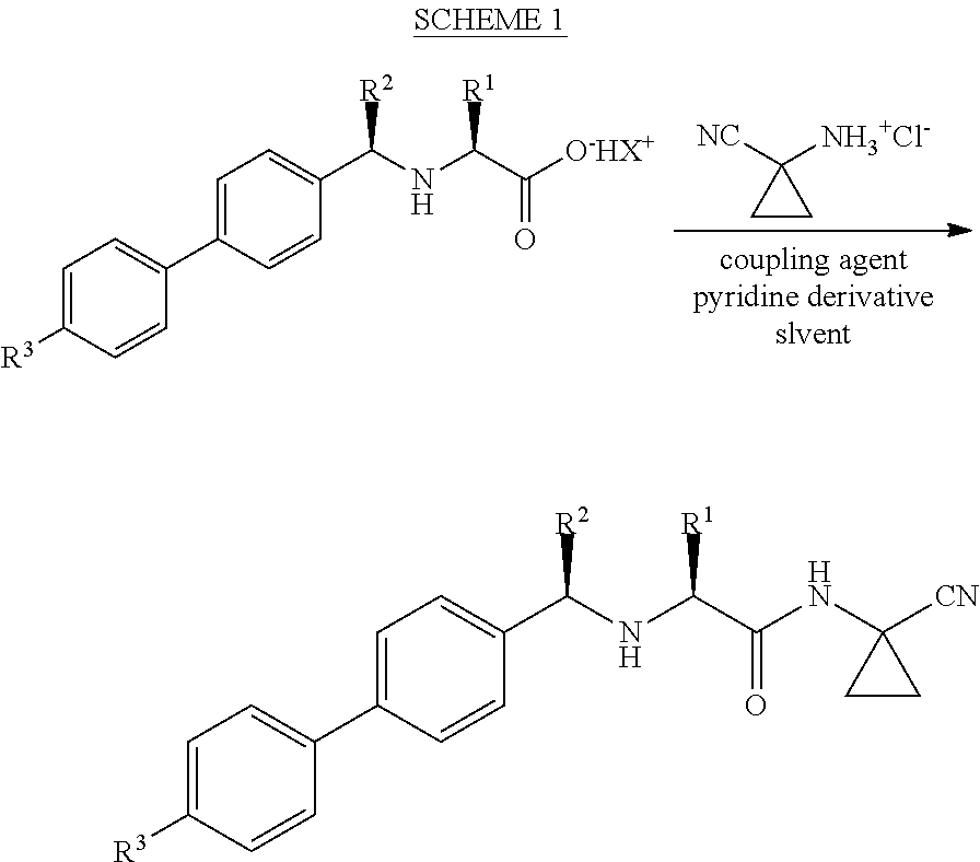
C1=C([R3])C=CC(C2=CC=C(C(NC(C([O-HX+])=O)[R1])[R2])C=C2)=C1.C1CC1([NC])[NH3+Cl-].C1=C([R3])C=CC(C2=CC=C(C(NC(C(NC3([CN])CC3)=O)[R1])[R2])C=C2)=C1
